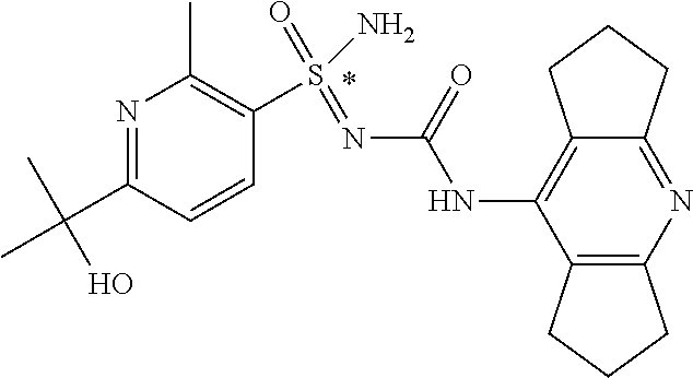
C12=C(C(NC(N=S(=O)(N)C3=C(C)N=C(C(C)(C)O)C=C3)=O)=C3C(=N1)CCC3)CCC2
